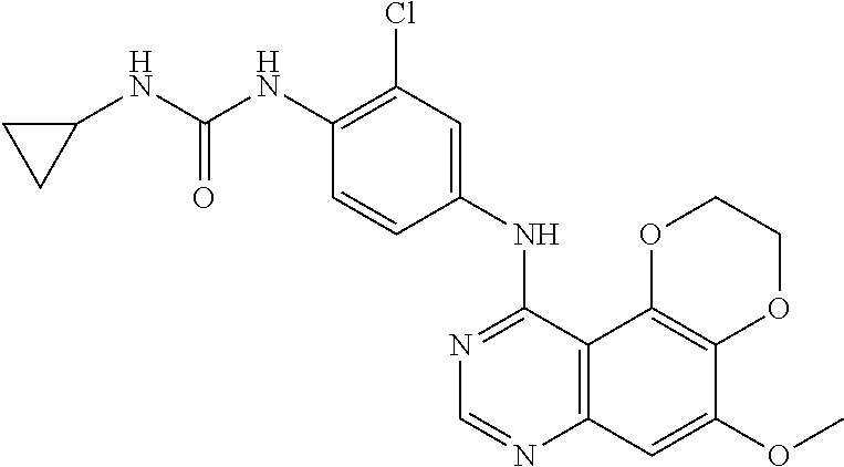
C12=C(C3=C(C=C1OC)N=CN=C3NC1=CC(Cl)=C(NC(NC3CC3)=O)C=C1)OCCO2
